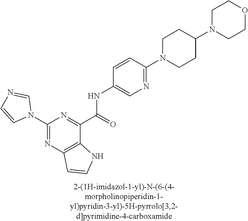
C1(N2C=NC=C2)=NC2=C(C(C(=O)NC3=CN=C(N4CCC(N5CCOCC5)CC4)C=C3)=N1)NC=C2
